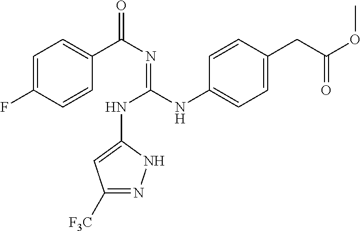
C1=C(F)C=CC(C(N=C(NC2=CC([F3C])=NN2)NC2=CC=C(CC(=O)OC)C=C2)=O)=C1
